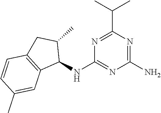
N1=C(C(C)C)N=C(N)N=C1NC1C(C)CC2=C1C=C(C)C=C2
